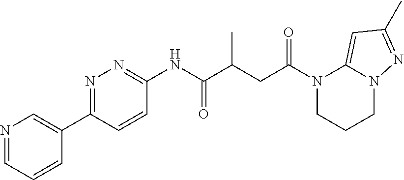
N1=CC=CC(C2=NN=C(NC(C(CC(N3CCCN4C3=CC(C)=N4)=O)C)=O)C=C2)=C1
